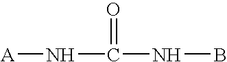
N(C(NB)=O)[A]
